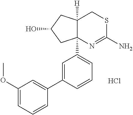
Cl.C12([H])C(C3=CC=CC(C4=CC(OC)=CC=C4)=C3)(N=C(N)SC1)CC(O)C2
